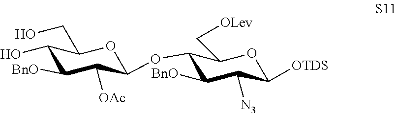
C1(OC2C([OAc])C([BnO])C(O)C(CO)O2)C([BnO])C([N3])C([OTDS])OC1C[OLev]
